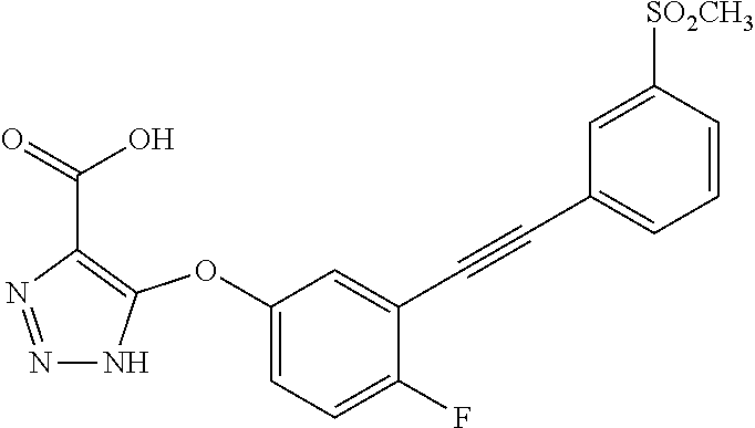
N1=NC(C(=O)O)=C(OC2=CC=C(F)C(C#CC3=CC=CC([SO2CH3])=C3)=C2)N1
